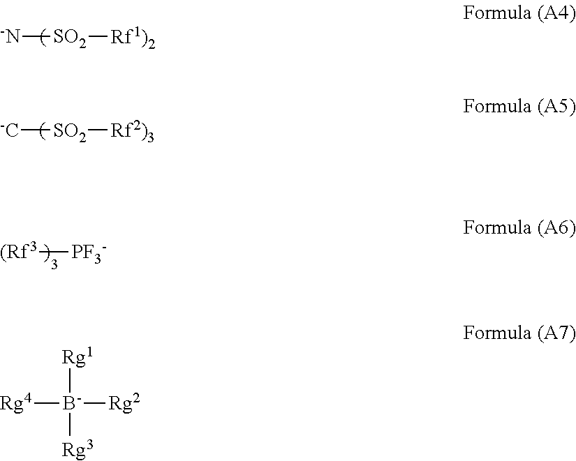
[-N][SO2][Rf1)2].[-C][SO2][Rf2)3].[(Rf3][PF3-].[Rg4][B-]([Rg2])([Rg1])[Rg3]
